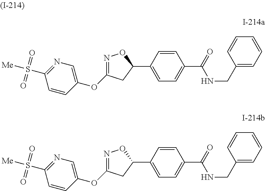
C1(C2=CC=C(C(=O)NCC3=CC=CC=C3)C=C2)ON=C(OC2=CN=C(S([Me])(=O)=O)C=C2)C1.C1(C2=CC=C(C(=O)NCC3=CC=CC=C3)C=C2)ON=C(OC2=CN=C(S([Me])(=O)=O)C=C2)C1
